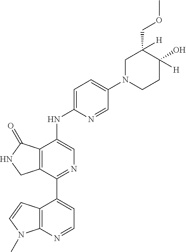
C1(C2=NC=C(NC3=CC=C(N4CCC(O)([H])C(COC)([H])C4)C=N3)C3=C2CNC3=O)=CC=NC2=C1C=CN2C
